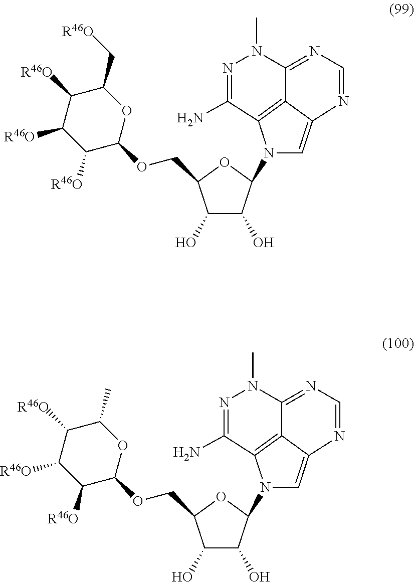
N1(C2C(O)C(O)C(COC3OC(C[R46O])C([R46O])C([R46O])C3[R46O])O2)C=C2C3=C1C(N)=NN(C)C3=NC=N2.N1(C2C(O)C(O)C(COC3OC(C)C([R46O])C([R46O])C3[R46O])O2)C=C2C3=C1C(N)=NN(C)C3=NC=N2
